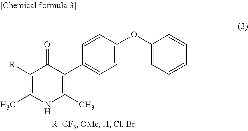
C1([R])=C(C)NC(C)=C(C2=CC=C(OC3=CC=CC=C3)C=C2)C1=O
